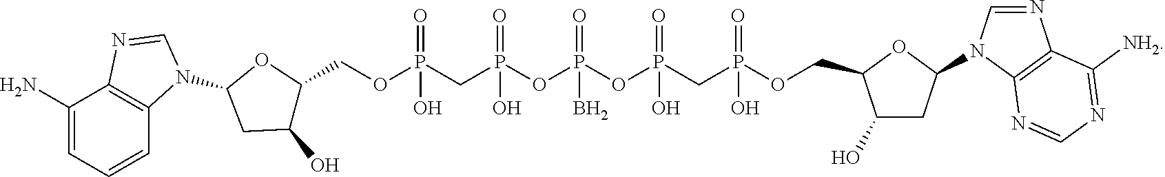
C1(N)=CC=CC2=C1N=CN2C1CC(O)C(COP(CP(OP(OP(CP(OCC2C(O)CC(N3C=NC4=C3N=CN=C4[NH2])O2)(=O)O)(=O)O)(=O)B)(=O)O)(=O)O)O1
